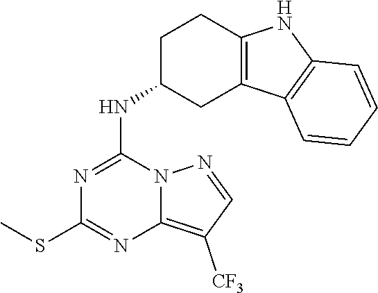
N1=C(NC2CC3=C(CC2)NC2=C3C=CC=C2)N2C(=C([CF3])C=N2)N=C1SC
